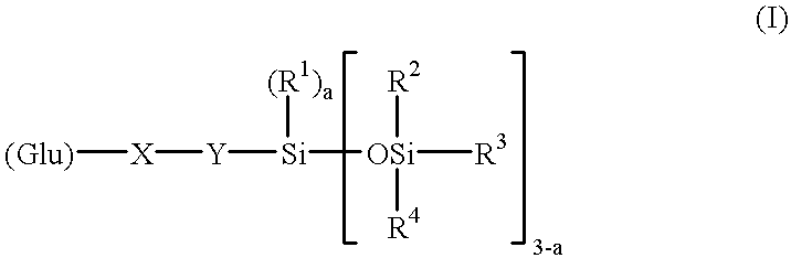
[(Glu)][X][Y][Si]([(R1)a])[OSi]([R2])([R4])[R3]
